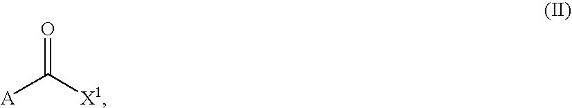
O=C([A])[X1]
